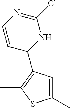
C1(C)=CC(C2NC(Cl)=NC=C2)=C(C)S1
